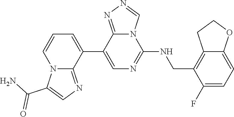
C1(C2=CC=CN3C2=NC=C3C(N)=O)=CN=C(NCC2=C3C(=CC=C2F)OCC3)N2C1=NN=C2
